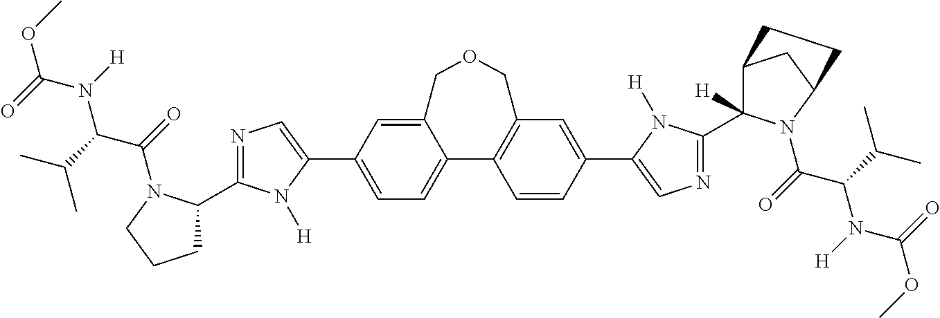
O(C(N(C(C(=O)N1C(C2=NC=C(C3=CC=C4C(=C3)COCC3=C4C=CC(C4=CN=C(C5([H])C6CC(N5C(C(N(C(OC)=O)[H])C(C)C)=O)CC6)N4[H])=C3)N2[H])CCC1)C(C)C)[H])=O)C
